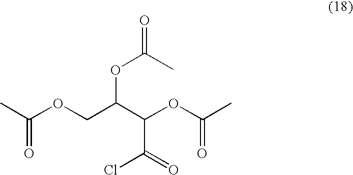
O=C(C)OC(COC(C)=O)C(OC(C)=O)C(=O)Cl
